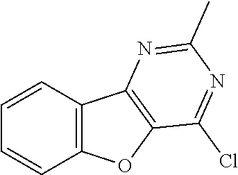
C1=CC2=C(C=C1)OC1=C2N=C(C)N=C1Cl
